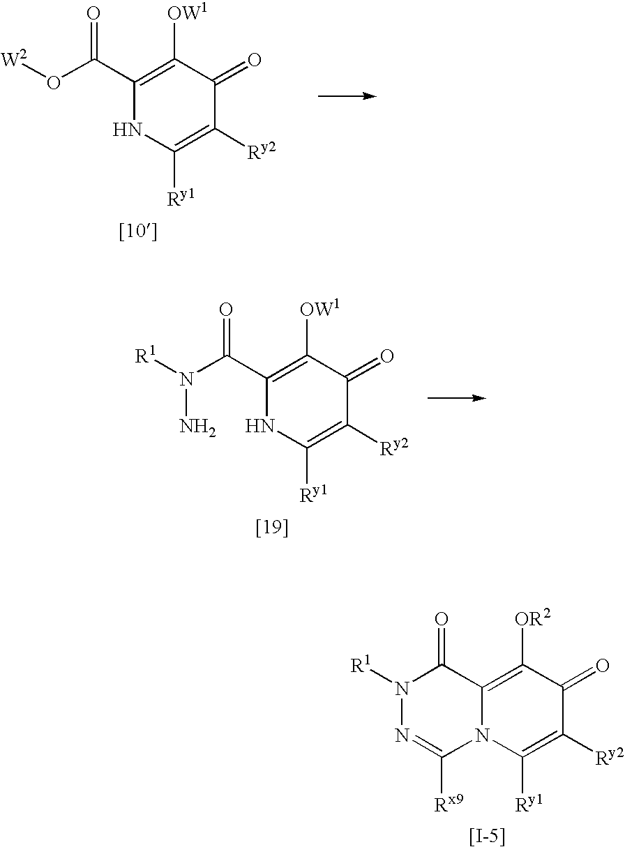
C1(C(O[W2])=O)=C([OW1])C(=O)C([Ry2])=C([Ry1])N1.C1(C(N([R1])N)=O)=C([OW1])C(=O)C([Ry2])=C([Ry1])N1.C12=C([OR2])C(=O)C([Ry2])=C([Ry1])N1C([Rx9])=NN([R1])C2=O
